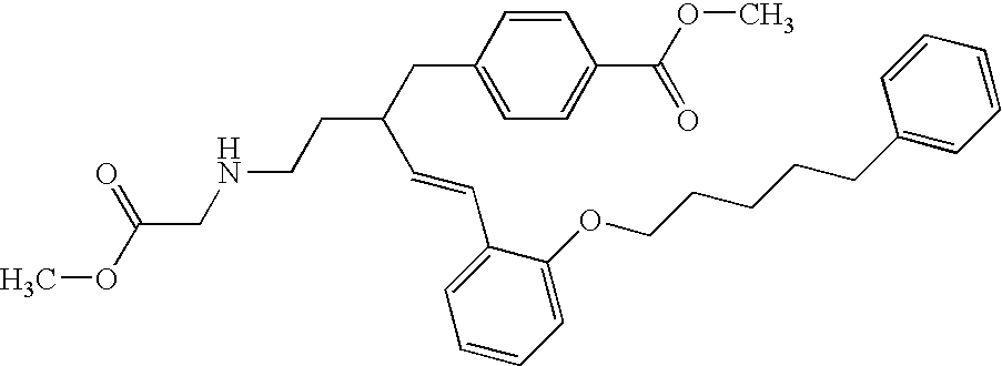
O=C(OC)CNCCC(C=CC1=CC=CC=C1OCCCCCC1=CC=CC=C1)CC1=CC=C(C(OC)=O)C=C1
